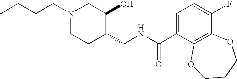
CCCCN1CCC(CNC(C2=CC=C(F)C3=C2OCCCO3)=O)C(O)C1
